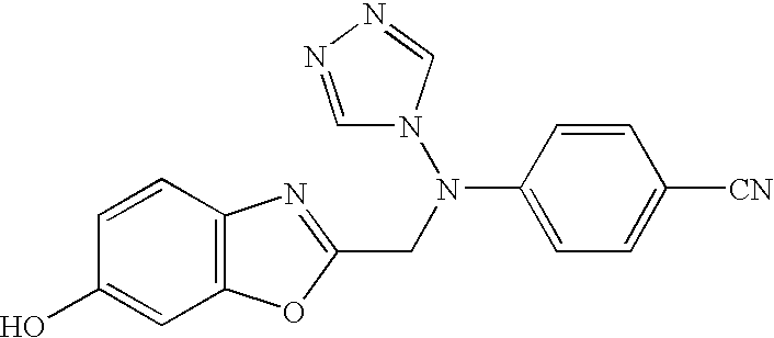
C12=C(C=CC(O)=C1)N=C(CN(C1=CC=C([CN])C=C1)N1C=NN=C1)O2
